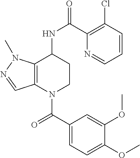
C1(C(=O)N2CCC(NC(=O)C3=C(Cl)C=CC=N3)C3=C2C=NN3C)=CC=C(OC)C(OC)=C1
